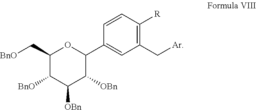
C1(C[BnO])OC(C2=CC(C[Ar])=C([R])C=C2)C([OBn])C([OBn])C1[BnO]
